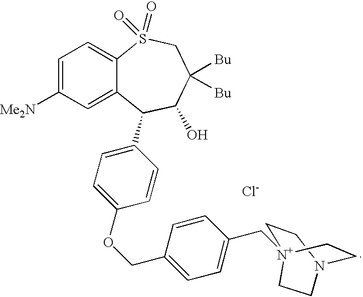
C12=CC=C([Me2N])C=C1C(C1=CC=C(OCC3=CC=C(C[N+]45CCN(CC4)CC5)C=C3)C=C1)C(O)C([Bu])([Bu])CS2(=O)=O.[Cl-]
